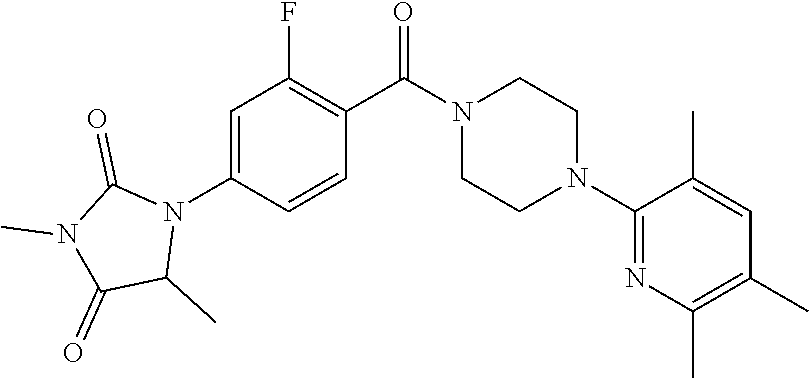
C1=C(N2C(=O)N(C)C(=O)C2C)C=CC(C(N2CCN(C3=NC(C)=C(C)C=C3C)CC2)=O)=C1F
